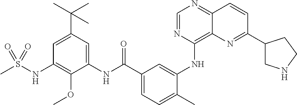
C1=NC(NC2=CC(C(NC3=CC(C(C)(C)C)=CC(NS(C)(=O)=O)=C3OC)=O)=CC=C2C)=C2C(=N1)C=CC(C1CNCC1)=N2
